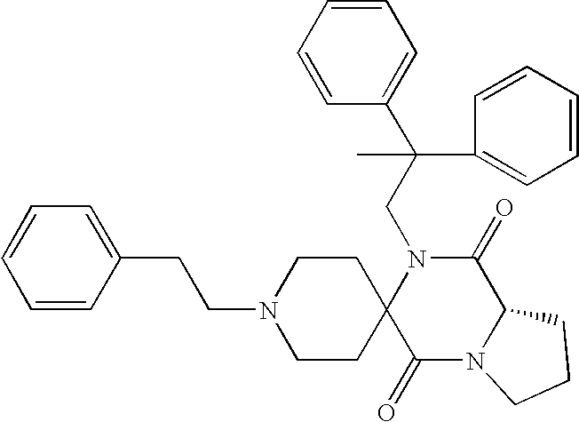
C(N1C2(C(=O)N3C(C1=O)CCC3)CCN(CCC1=CC=CC=C1)CC2)C(C1=CC=CC=C1)(C)C1=CC=CC=C1
